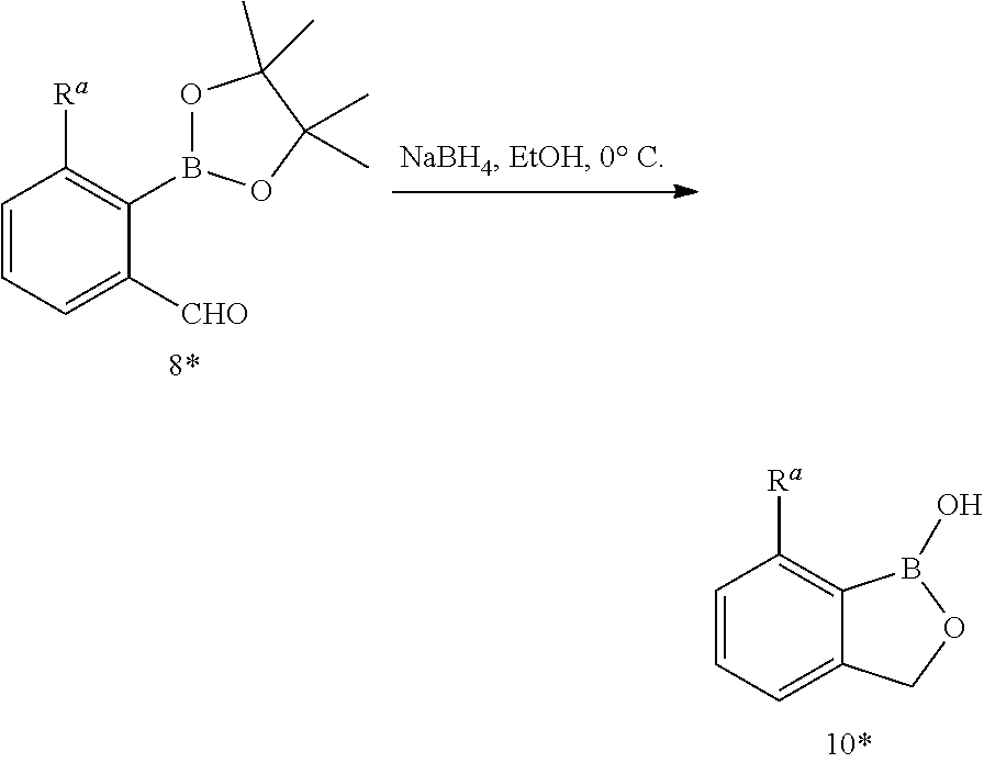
C1=CC=C2C(=C1[Ra])B(O)OC2.C1=CC=C([CHO])C(B2OC(C)(C)C(C)(C)O2)=C1[Ra]
